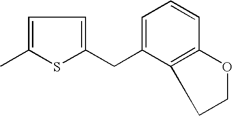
C1=C(C)SC(CC2=CC=CC3=C2CCO3)=C1
